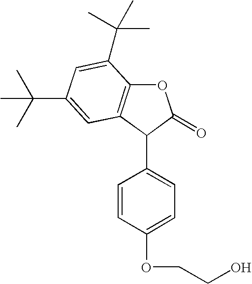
O1C2=C(C(C3=CC=C(OCCO)C=C3)C1=O)C=C(C(C)(C)C)C=C2C(C)(C)C
